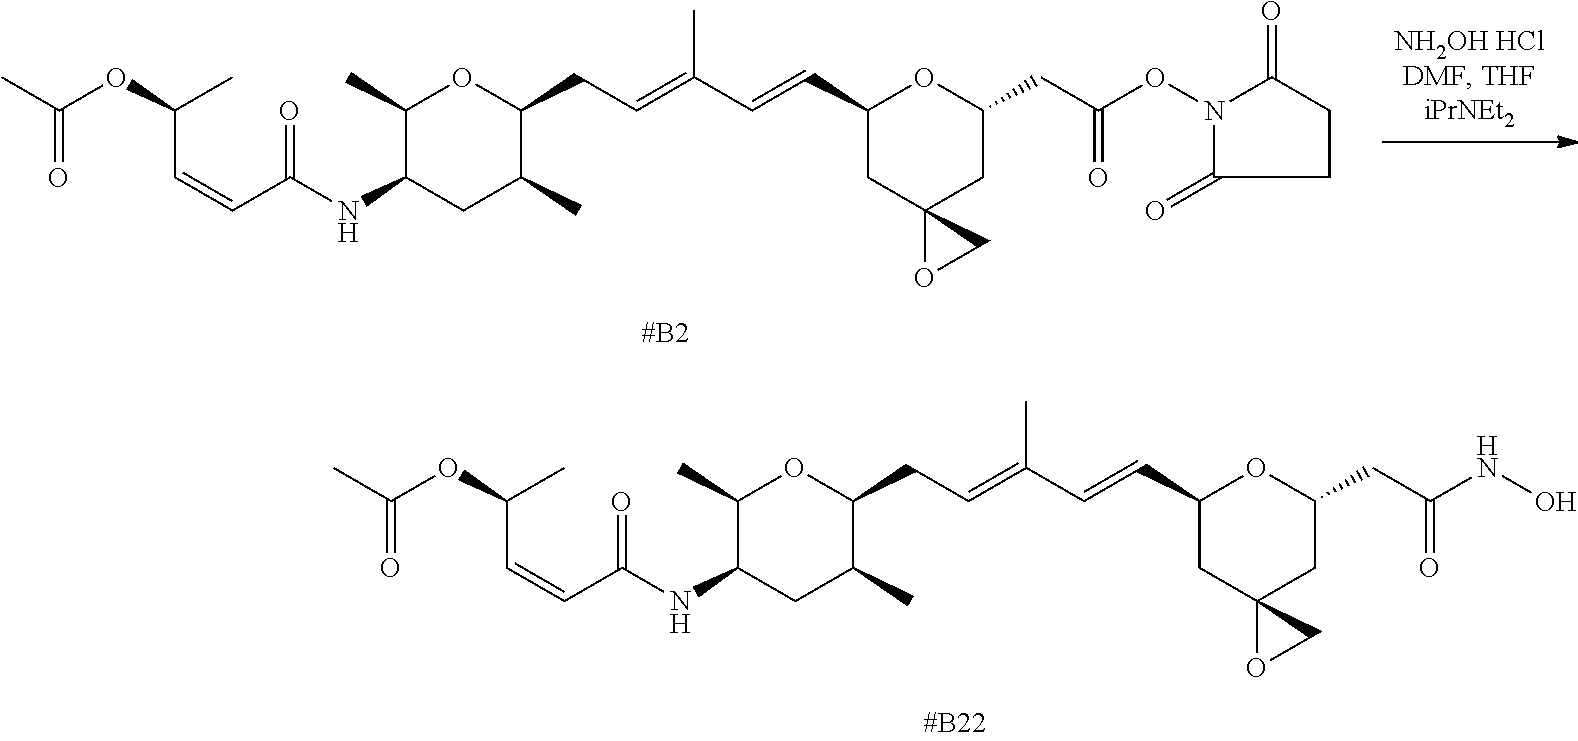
C1(C)C(NC(C=CC(OC(C)=O)C)=O)CC(C)C(CC=C(C=CC2CC3(CC(CC(ON4C(=O)CCC4=O)=O)O2)OC3)C)O1.C1(C)C(NC(C=CC(OC(C)=O)C)=O)CC(C)C(CC=C(C=CC2CC3(CC(CC(NO)=O)O2)OC3)C)O1
